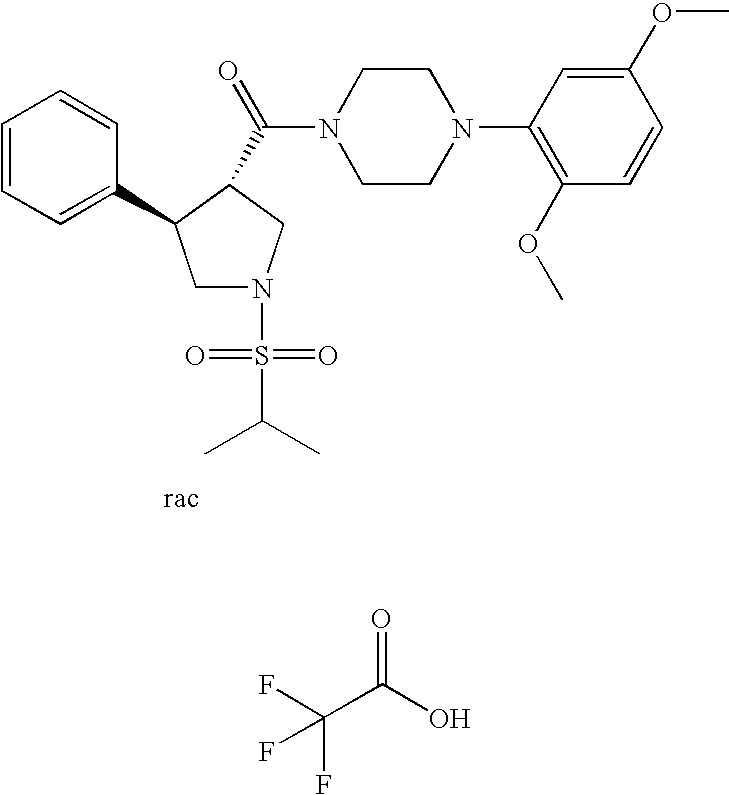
C1N(S(C(C)C)(=O)=O)CC(C(=O)N2CCN(C3=C(OC)C=CC(OC)=C3)CC2)C1C1=CC=CC=C1.O=C(O)C(F)(F)F
